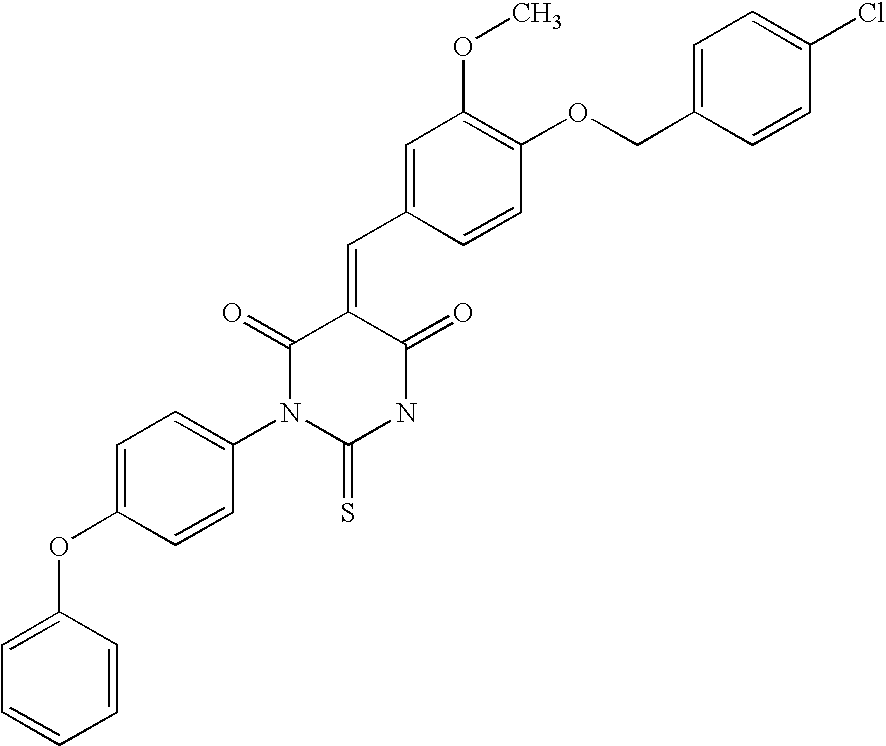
C1(OC2=CC=C(N3C(=S)NC(=O)C(=CC4=CC(OC)=C(OCC5=CC=C(Cl)C=C5)C=C4)C3=O)C=C2)=CC=CC=C1
